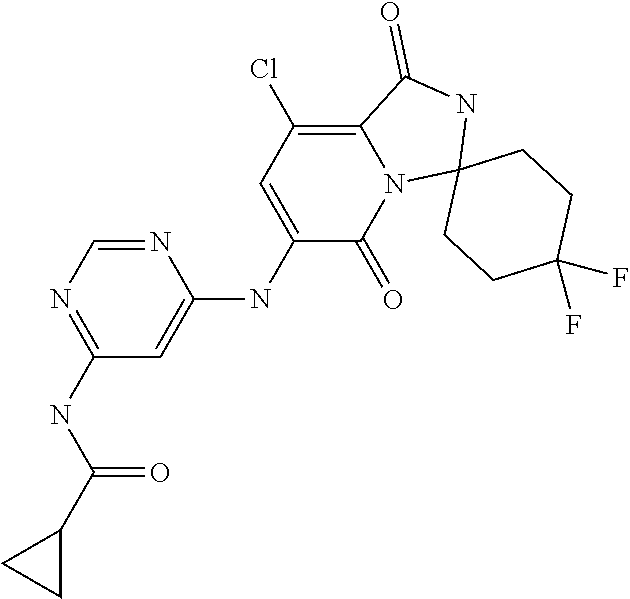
N1=CN=C(NC(C2CC2)=O)C=C1NC1=CC(Cl)=C2N(C1=O)C1(NC2=O)CCC(F)(F)CC1
